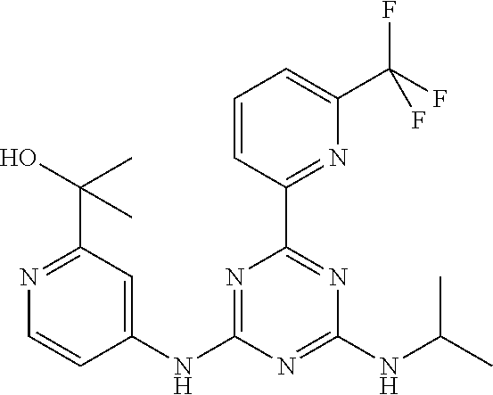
C1=CC(C2=NC(NC(C)C)=NC(NC3=CC(C(O)(C)C)=NC=C3)=N2)=NC(C(F)(F)F)=C1
